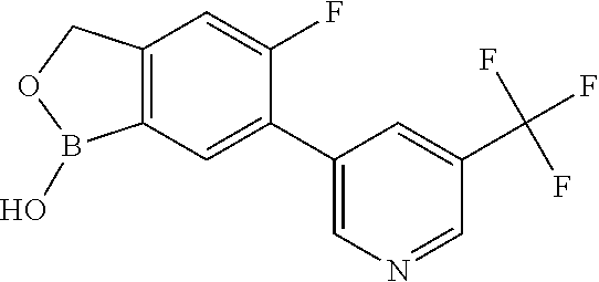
C12=C(COB1O)C=C(F)C(C1=CN=CC(C(F)(F)F)=C1)=C2
